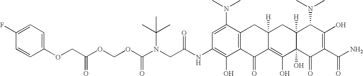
N(CC(NC1=C(O)C2=C(C(N(C)C)=C1)CC1([H])C(=C(O)C3(O)C([H])(C1)C(N(C)C)C(O)=C(C(N)=O)C3=O)C2=O)=O)(C(OCOC(COC1=CC=C(F)C=C1)=O)=O)C(C)(C)C
